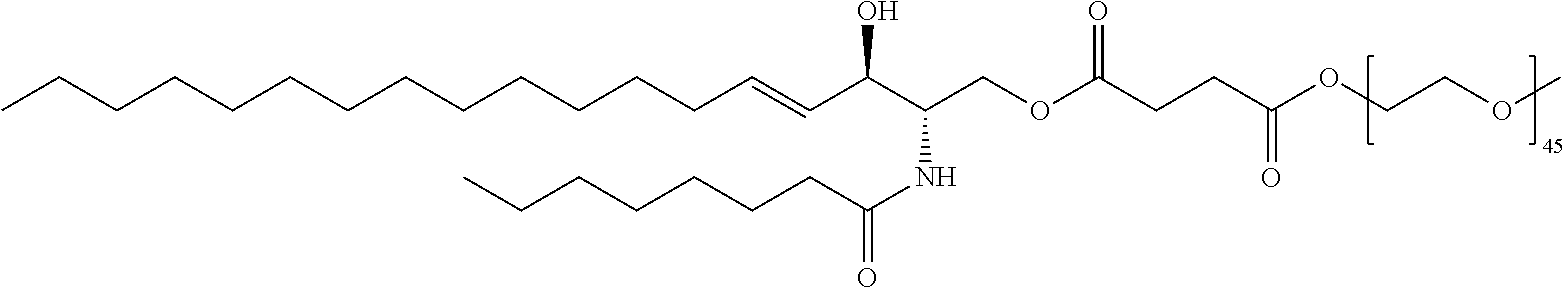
CCCCCCCCCCCCCC=CC(C(NC(CCCCCCC)=O)COC(CCC(OCCOC)=O)=O)O
